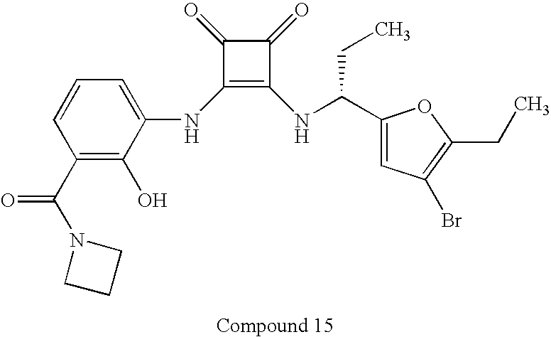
C1(NC2=CC=CC(C(=O)N3CCC3)=C2O)=C(NC(CC)C2=CC(Br)=C(CC)O2)C(=O)C1=O
